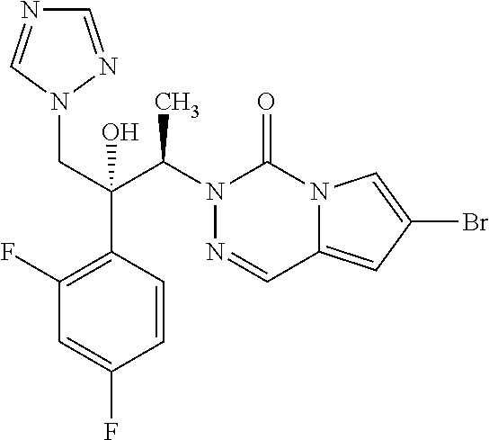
N1(C(C(CN2N=CN=C2)(C2=C(F)C=C(F)C=C2)O)C)N=CC2=CC(Br)=CN2C1=O
